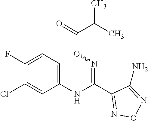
C1(C(NC2=CC=C(F)C(Cl)=C2)=NOC(=O)C(C)C)=NON=C1N
